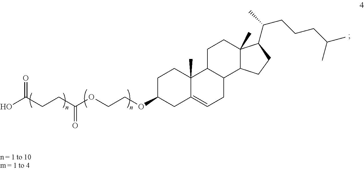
OC(CCC(=O)OCCOC1CC2=CCC3C(C2(C)CC1)CCC1(C)C3CCC1C(C)CCCC(C)C)=O
